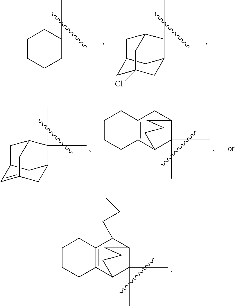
C1CCCC(C)(C)C1.C12CC3(Cl)CC(C1)C(C)(C)C(C2)C3.C12=C(C(CCC)C3C(C)(C)C1CCC3)CCCC2.C12C=C3CC(C1)C(C)(C)C(C2)C3.C12=C(CC3C(C)(C)C1CCC3)CCCC2
